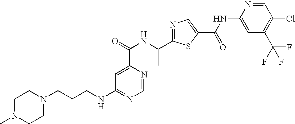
C1=C(C(NC(C2=NC=C(C(NC3=CC(C(F)(F)F)=C(Cl)C=N3)=O)S2)C)=O)N=CN=C1NCCCN1CCN(C)CC1
